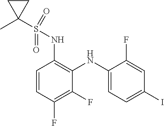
C1=CC(F)=C(F)C(NC2=CC=C(I)C=C2F)=C1NS(=O)(=O)C1(C)CC1
